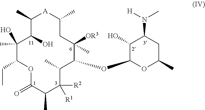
O1C(=O)C(C)C([R2])([R1])C(C)C(OC2OC(C)CC(N([H])C)C2O)C([OR3])(C)CC(C)[A]C(C)C(O)C(C)(O)C1CC
